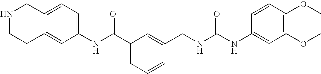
C1NCC2=CC=C(NC(C3=CC=CC(CNC(NC4=CC(OC)=C(OC)C=C4)=O)=C3)=O)C=C2C1
